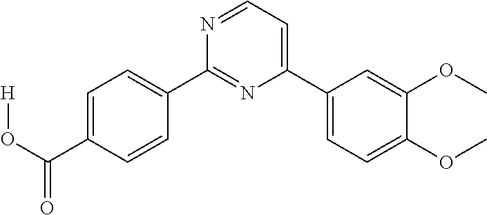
C1=C(C(O[H])=O)C=CC(C2=NC(C3=CC=C(OC)C(OC)=C3)=CC=N2)=C1
